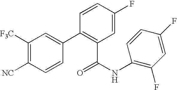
C1([F3C])=C([NC])C=CC(C2=C(C(NC3=C(F)C=C(F)C=C3)=O)C=C(F)C=C2)=C1
